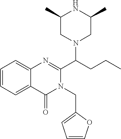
C1=CC=C2C(=C1)N=C(C(CCC)N1CC(C)NC(C)C1)N(CC1=CC=CO1)C2=O
